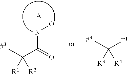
C(C(=O)NO)(C)([R2])[R1].[A].C([T1])(C)([R4])[R3]
